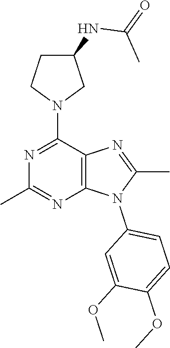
C1C(NC(=O)C)CN(C2=NC(C)=NC3=C2N=C(C)N3C2=CC=C(OC)C(OC)=C2)C1
